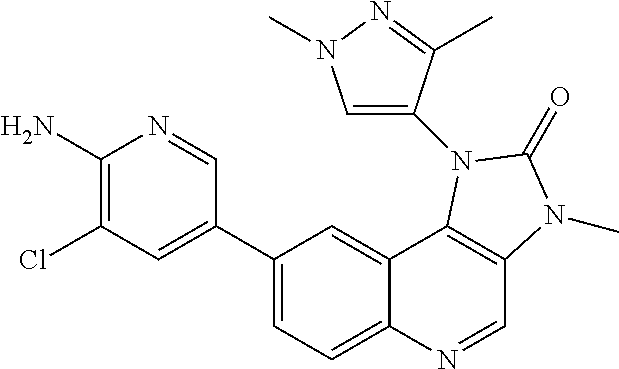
C1(N)=C(Cl)C=C(C2=CC=C3C(=C2)C2=C(C=N3)N(C)C(=O)N2C2=CN(C)N=C2C)C=N1
